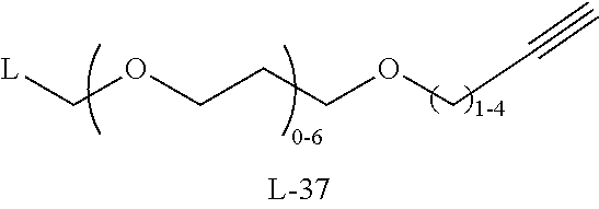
C#CCOCCCOC[L]
